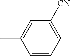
C1=C(C)C=CC=C1[CN]
